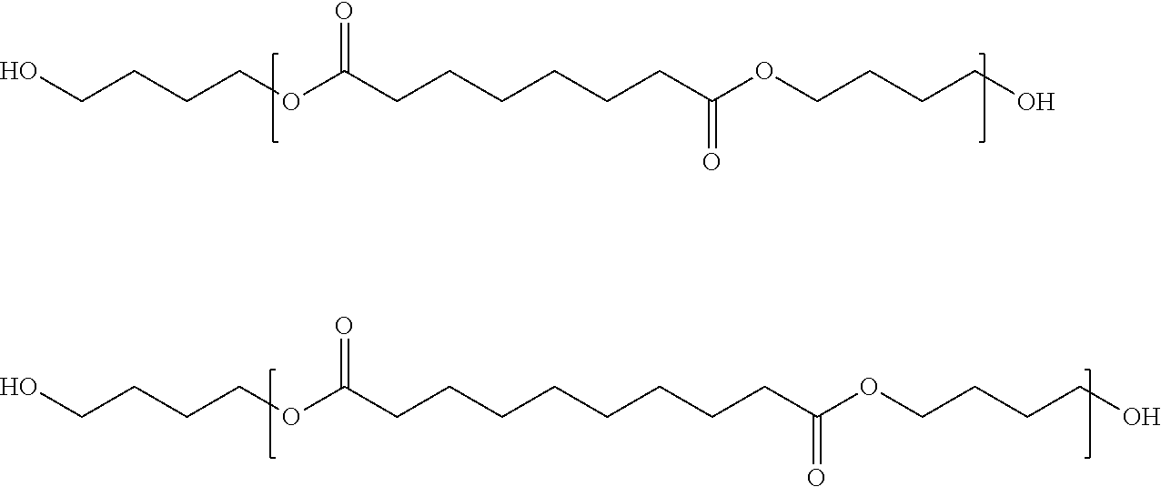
OCCCCOC(CCCCCCC(OCCCCO)=O)=O.OCCCCOC(CCCCCCCCC(OCCCCO)=O)=O
